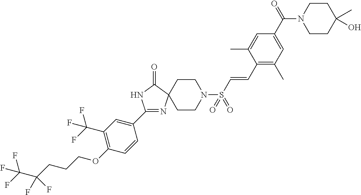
C1(C2=CC(C(F)(F)F)=C(OCCCC(F)(C(F)(F)F)F)C=C2)=NC2(C(=O)N1)CCN(S(C=CC1=C(C)C=C(C(N3CCC(O)(C)CC3)=O)C=C1C)(=O)=O)CC2
